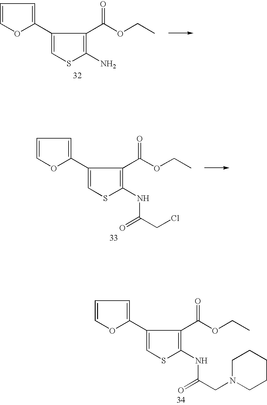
C1(C2=CSC(N)=C2C(OCC)=O)=CC=CO1.C1(C2=CSC(NC(CCl)=O)=C2C(OCC)=O)=CC=CO1.C1(C2=CSC(NC(CN3CCCCC3)=O)=C2C(OCC)=O)=CC=CO1
